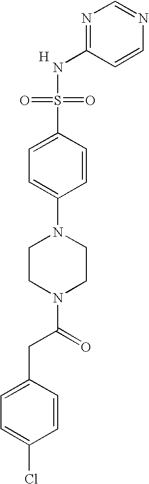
N1=C(NS(=O)(=O)C2=CC=C(N3CCN(C(=O)CC4=CC=C(Cl)C=C4)CC3)C=C2)C=CN=C1.[H]
